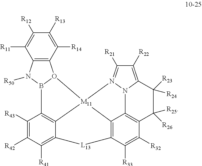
B12C3=C4C(=C([R41])C([R42])=C3[R43])[L13]C3=C5C6=C(C([R32])=C3[R33])C([R25])([R26])C([R24])([R23])C3=C([R22])C([R21])=N(N63)[M11]45O1C1=C(N2[R50])C([R11])=C([R12])C([R13])=C1[R14]
